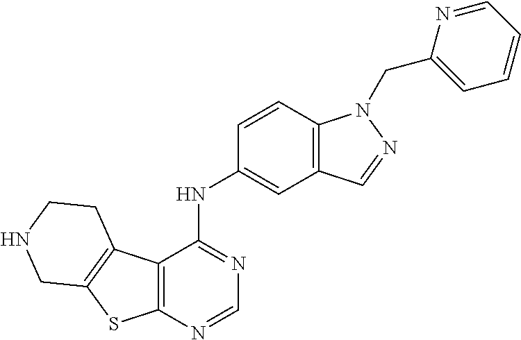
C12=C(N=CN=C1NC1=CC3=C(C=C1)N(CC1=CC=CC=N1)N=C3)SC1=C2CCNC1
